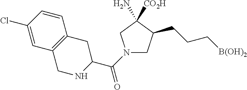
N1(C(C2NCC3=C(C2)C=CC(Cl)=C3)=O)CC(CCC[B(OH)2])C(N)([CO2H])C1
